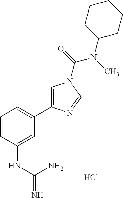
C1=CC(NC(=N)N)=CC(C2=CN(C(=O)N(C)C3CCCCC3)C=N2)=C1.Cl
